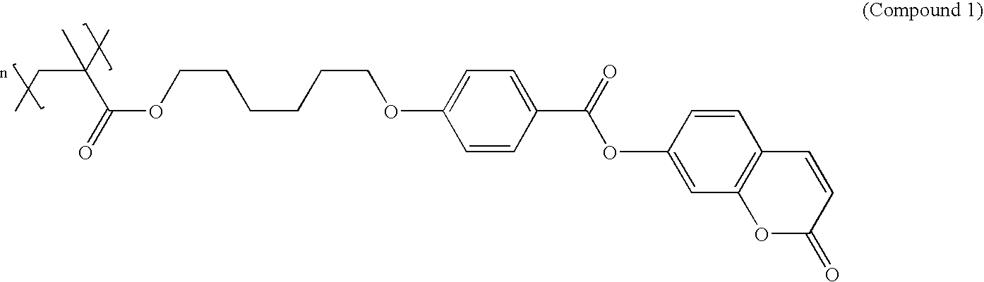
C1=CC(OC(C2=CC=C(OCCCCCCOC(C(C)(C)CC)=O)C=C2)=O)=CC2=C1C=CC(=O)O2
